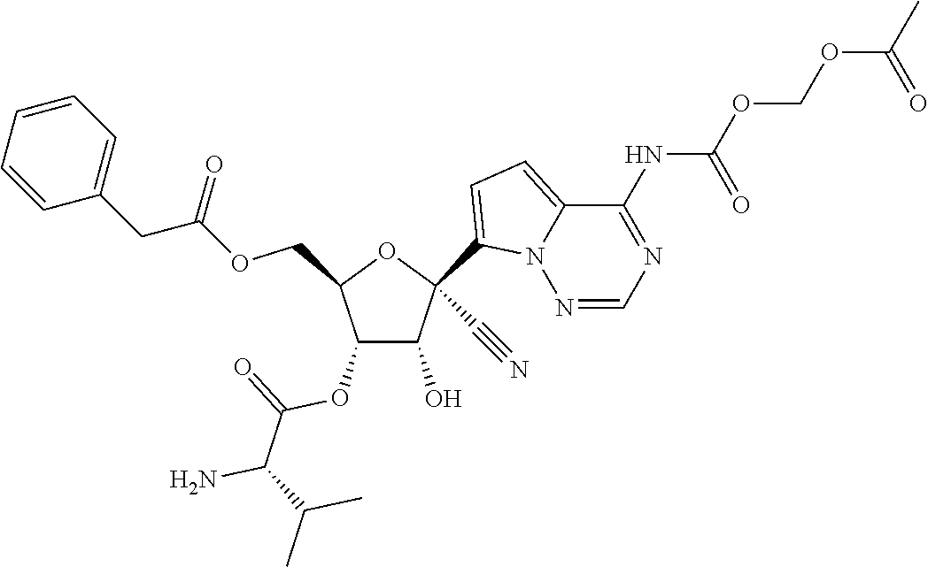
C1(O)C(OC(=O)C(N)C(C)C)C(COC(CC2=CC=CC=C2)=O)OC1(C1=CC=C2N1N=CN=C2NC(=O)OCOC(=O)C)C#N
